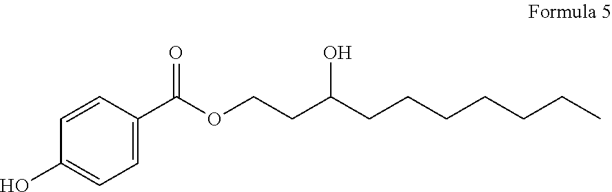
C1=C(C(OCCC(CCCCCCC)O)=O)C=CC(O)=C1
